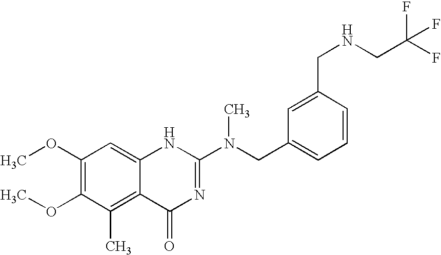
C1(OC)=C(OC)C(C)=C2C(=C1)NC(N(CC1=CC=CC(CNCC(F)(F)F)=C1)C)=NC2=O
